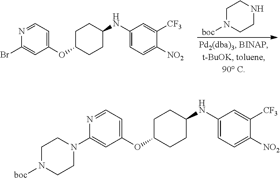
C1N([boc])CCN(C2=CC(OC3CCC(NC4=CC=C([NO2])C([CF3])=C4)CC3)=CC=N2)C1.C1(Br)=CC(OC2CCC(NC3=CC=C([NO2])C([CF3])=C3)CC2)=CC=N1.C1N([boc])CCNC1
